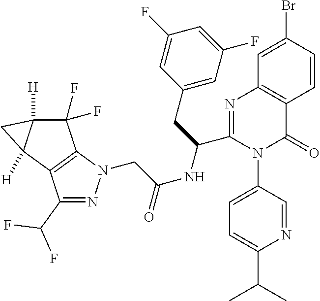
C1=C(Br)C=CC2=C1N=C(C(CC1=CC(F)=CC(F)=C1)NC(CN1N=C(C(F)F)C3=C1C(F)(F)C1([H])C3([H])C1)=O)N(C1=CC=C(C(C)C)N=C1)C2=O
